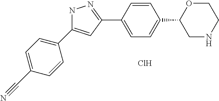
C1(C2=CC(C3=CC=C(C4CNCCO4)C=C3)=NN2)=CC=C(C#N)C=C1.Cl
